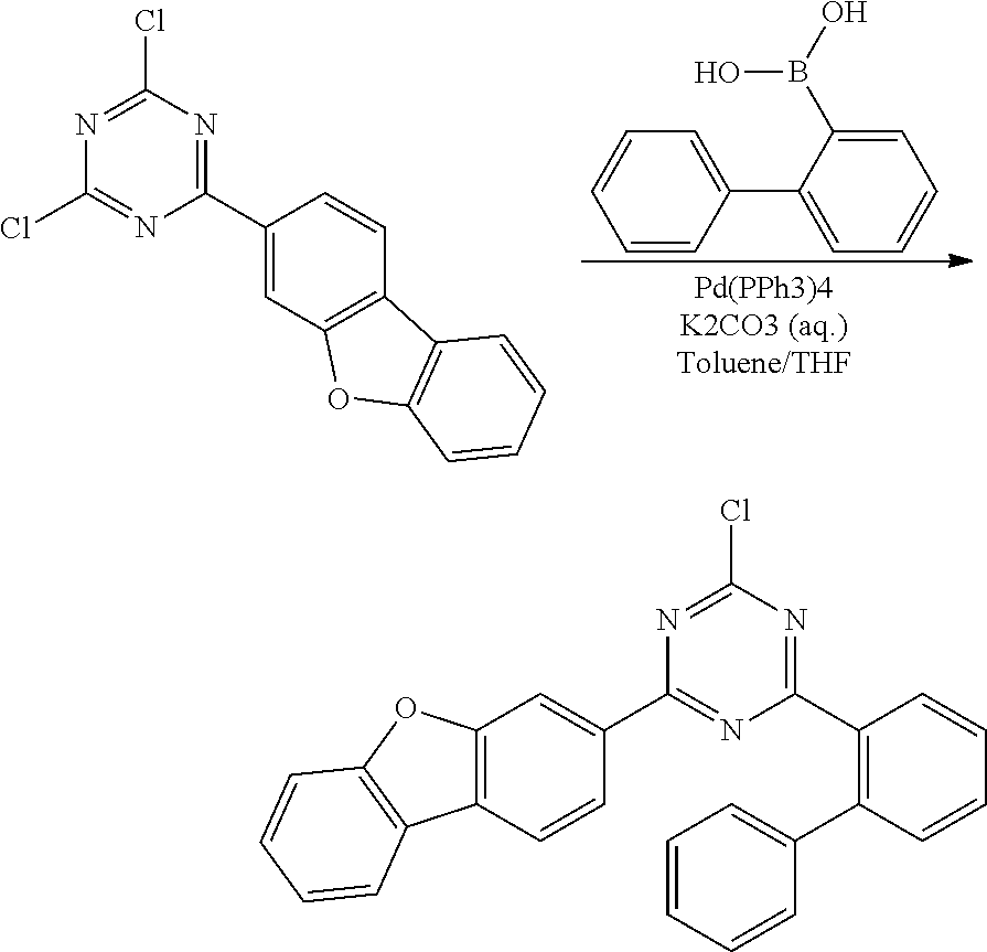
C1(C2=CC=CC=C2B(O)O)=CC=CC=C1.N1=C(Cl)N=C(C2=CC3=C(C=C2)C2=C(O3)C=CC=C2)N=C1Cl.N1=C(Cl)N=C(C2=C(C3=CC=CC=C3)C=CC=C2)N=C1C1=CC2=C(C=C1)C1=C(O2)C=CC=C1
